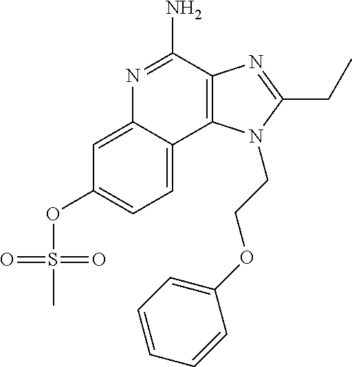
N1=C(N)C2=C(C3=CC=C(OS(=O)(=O)C)C=C13)N(CCOC1=CC=CC=C1)C(CC)=N2
